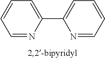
C1=CC=NC(C2=CC=CC=N2)=C1
